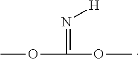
COC(=N[H])OC
